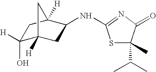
S1C(C(C)C)(C)C(=O)N=C1NC1CC2([H])C([H])(O)CC1([H])C2
